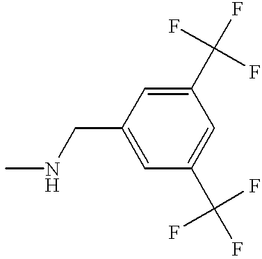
CNCC1=CC(C(F)(F)F)=CC(C(F)(F)F)=C1
